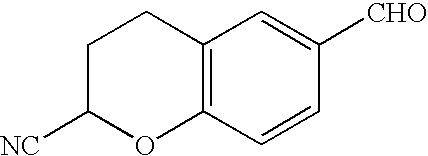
C12=C(C=CC([CHO])=C1)OC([NC])CC2
